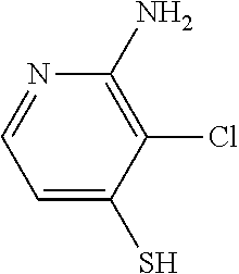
C1=C(S)C(Cl)=C(N)N=C1
